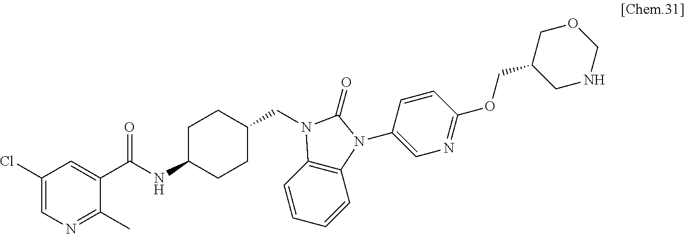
C1(Cl)=CN=C(C)C(C(NC2CCC(CN3C4=C(C=CC=C4)N(C4=CN=C(OCC5COCNC5)C=C4)C3=O)CC2)=O)=C1
